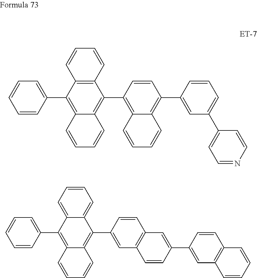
C12=C(C=CC=C1)C(C1=C3C(=C(C4=CC(C5=CC=NC=C5)=CC=C4)C=C1)C=CC=C3)=C1C(=C2C2=CC=CC=C2)C=CC=C1.C12=CC=CC=C1C(C1=CC3=C(C=C1)C=C(C1=CC4=C(C=C1)C=CC=C4)C=C3)=C1C(=C2C2=CC=CC=C2)C=CC=C1
